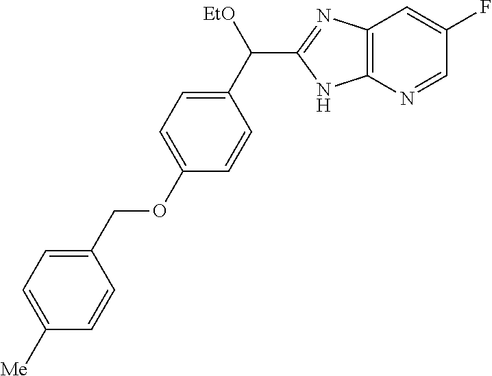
C1(C([EtO])C2=NC3=C(N2)N=CC(F)=C3)=CC=C(OCC2=CC=C([Me])C=C2)C=C1
